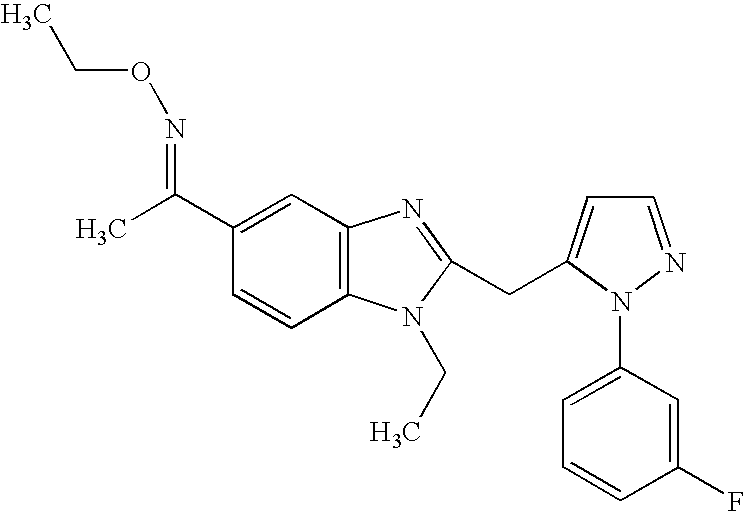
C1(C(C)=NOCC)=CC2=C(C=C1)N(CC)C(CC1=CC=NN1C1=CC=CC(F)=C1)=N2
